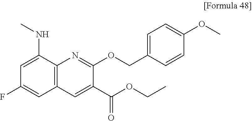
C1=C(NC)C2=C(C=C1F)C=C(C(OCC)=O)C(OCC1=CC=C(OC)C=C1)=N2
